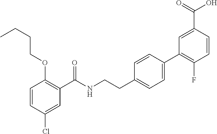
C1=CC(Cl)=CC(C(NCCC2=CC=C(C3=C(F)C=CC(C(=O)O)=C3)C=C2)=O)=C1OCCCC
